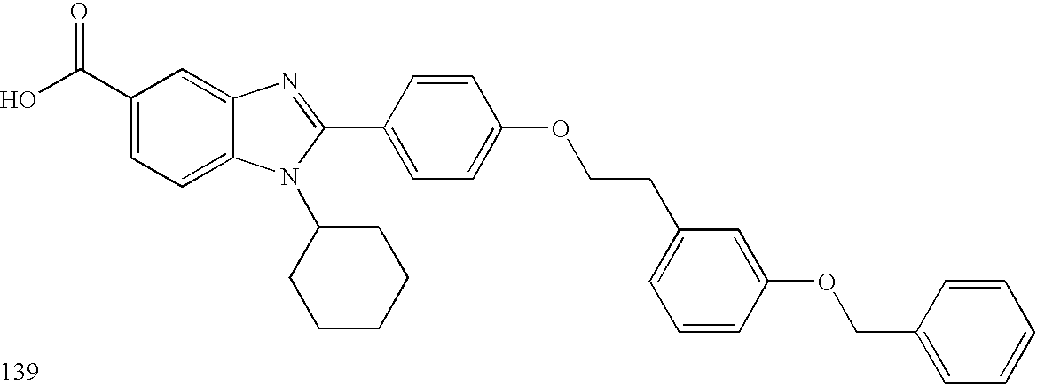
OC(C1=CC=C2C(=C1)N=C(C1=CC=C(OCCC3=CC=CC(OCC4=CC=CC=C4)=C3)C=C1)N2C1CCCCC1)=O
